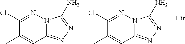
N12C(=NN=C1N)C=C(C)C(Cl)=N2.N12C(=NN=C1N)C=C(C)C(Cl)=N2.Br
